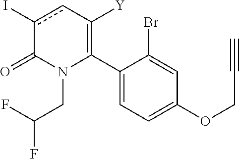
C1(C2=C([Y])cc(I)C(=O)N2CC(F)F)=CC=C(OCC#C)C=C1Br
